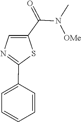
C1(C2=CC=CC=C2)=NC=C(C(=O)N(C)[OMe])S1
